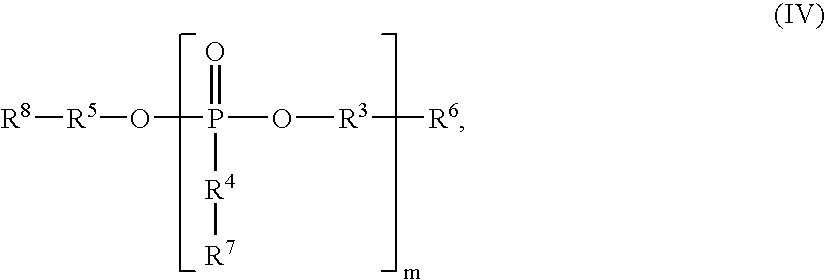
[R5](OP(=O)([R4][R7])O[R3][R6])[R8]
